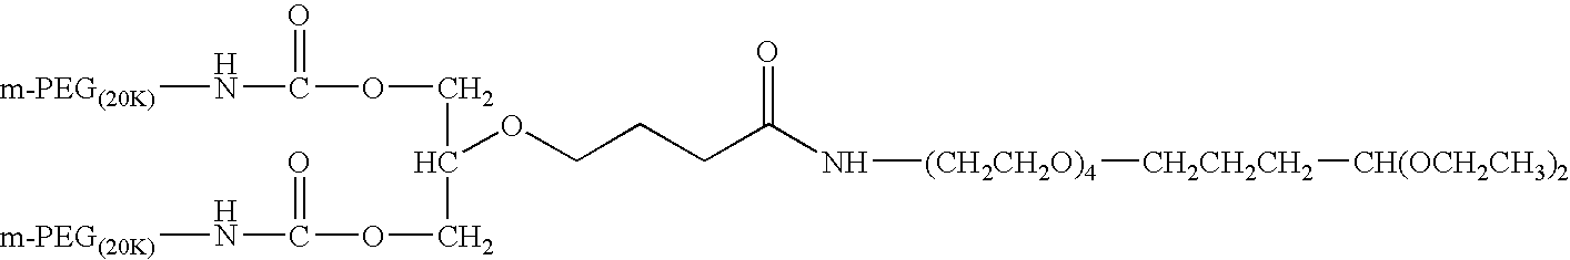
[m-PEG(20K)]NC(OCC(OCCCC(N[(CH2CH2O)4][CH2CH2CH2][CH(OCH2CH3)2])=O)COC(N[m-PEG(20K)])=O)=O
